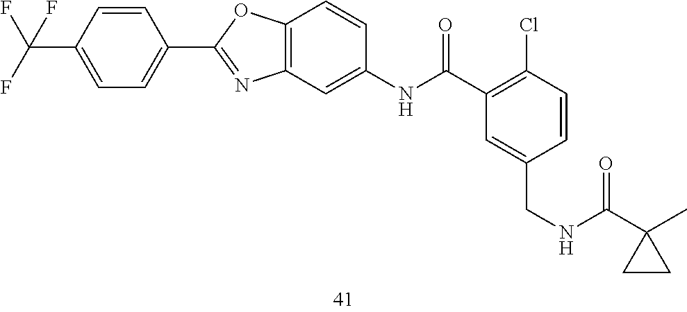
C1=C(CNC(=O)C2(C)CC2)C=CC(Cl)=C1C(NC1=CC2=C(C=C1)OC(C1=CC=C(C(F)(F)F)C=C1)=N2)=O
